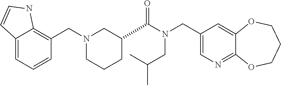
C1(CN(C(=O)C2CCCN(CC3=C4C(=CC=C3)C=CN4)C2)CC(C)C)=CN=C2C(=C1)OCCCO2
